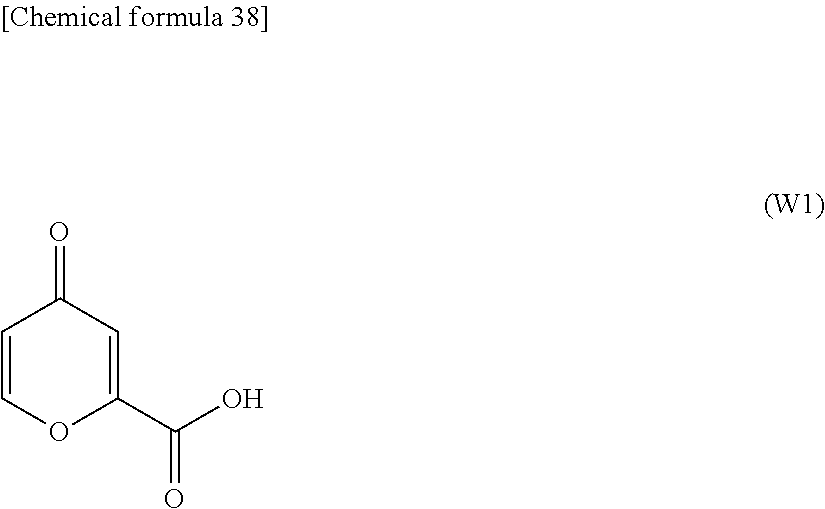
O=C1C=C(C(=O)O)OC=C1
